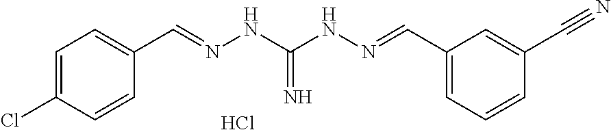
C1=C(Cl)C=CC(C=NNC(NN=CC2=CC=CC(C#N)=C2)=N)=C1.Cl
